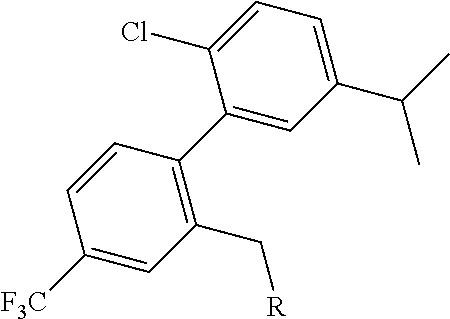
C1(C2=C(C[R])C=C([F3C])C=C2)=CC(C(C)C)=CC=C1Cl
